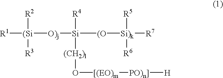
[R1][(Si]([O)j][Si]([(O][Si)k]([R7])([R5])[R6])([R4])[(CH2)l]O[[(EO)m][PO)n]][H])([R2])[R3]
